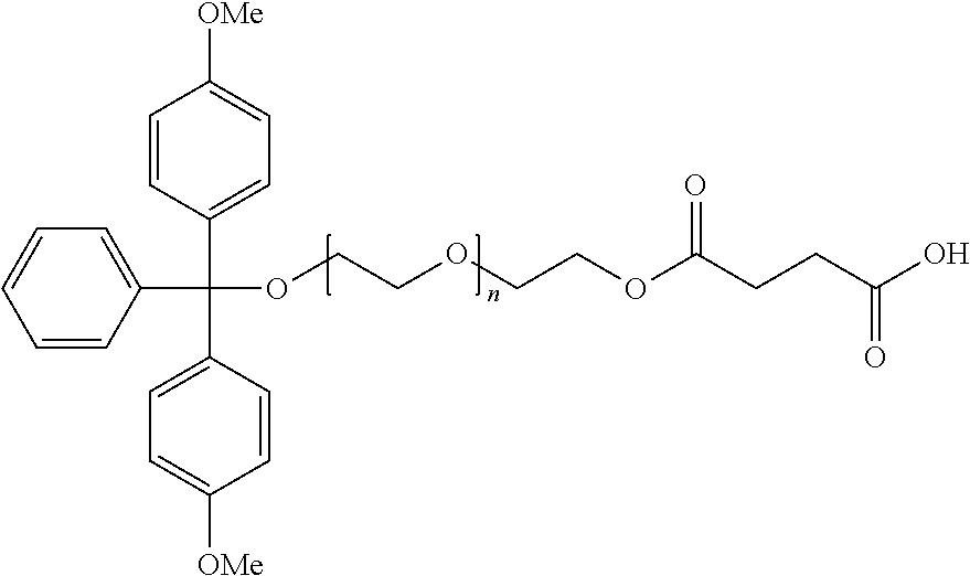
C1=C(C(C2=CC=C([OMe])C=C2)(OCCOCCOC(CCC(O)=O)=O)C2=CC=C([OMe])C=C2)C=CC=C1
